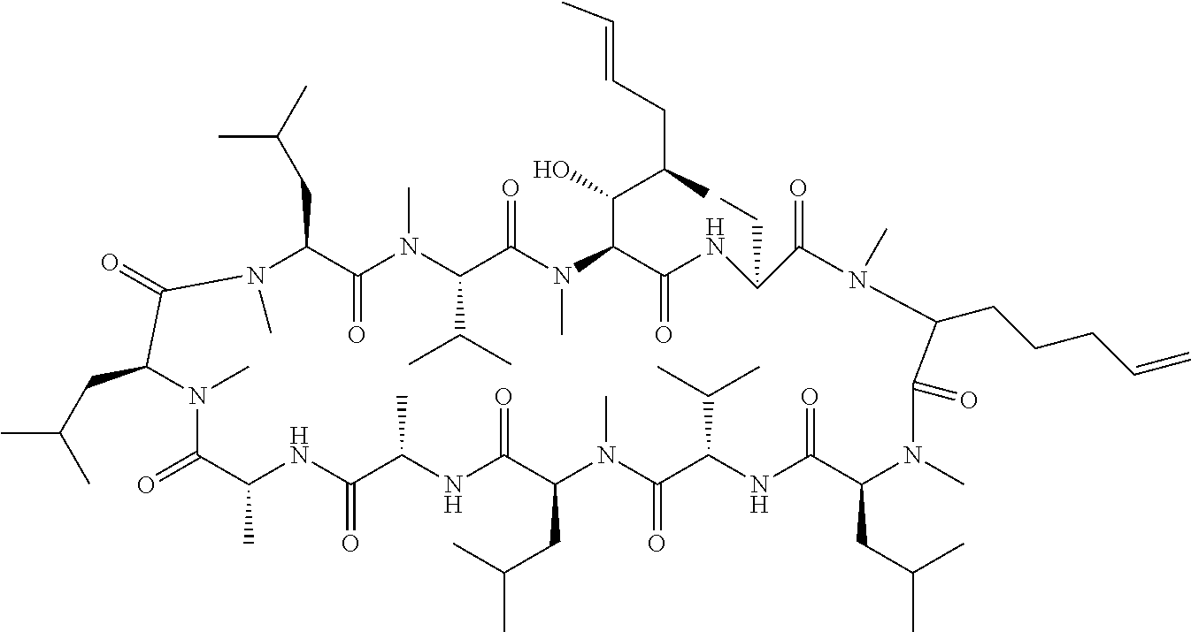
C1(CC(C)C)C(=O)N(C)C(C(C)C)C(=O)N(C)C(C(C(CC=CC)C)O)C(=O)NC(CC)C(=O)N(C)C(CCCC=C)C(=O)N(C)C(CC(C)C)C(=O)NC(C(C)C)C(=O)N(C)C(CC(C)C)C(=O)NC(C)C(=O)NC(C)C(=O)N(C)C(CC(C)C)C(=O)N1C
